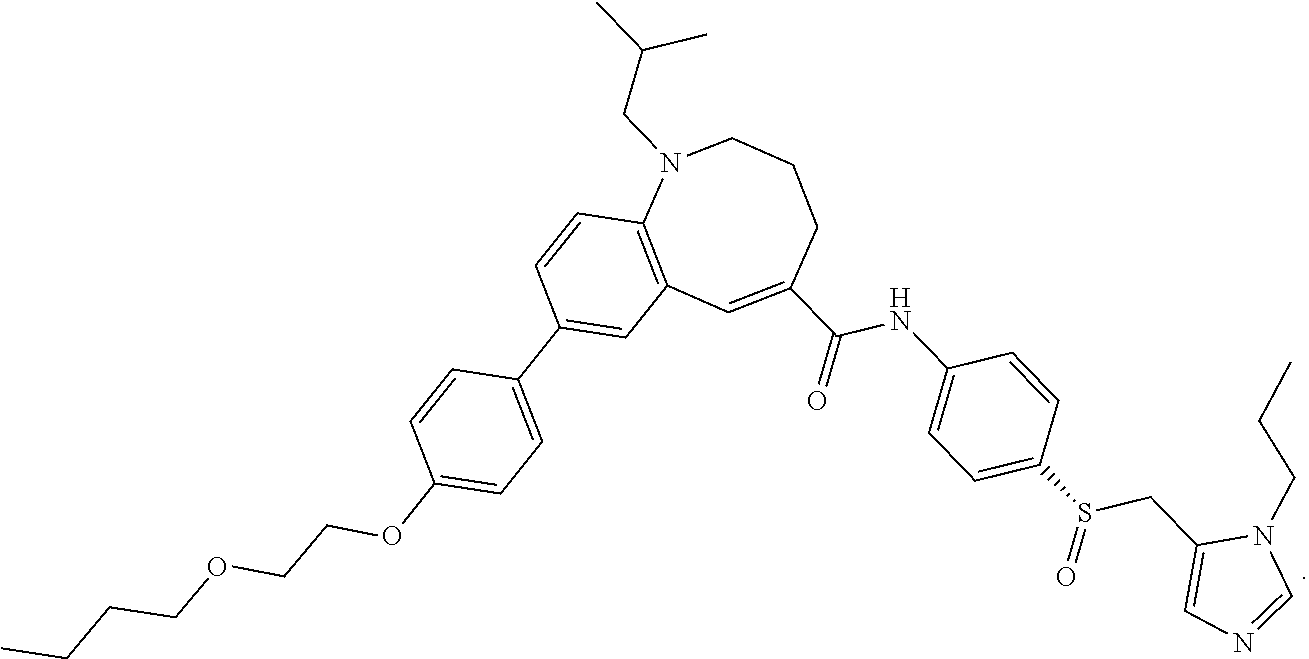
C1N(CC(C)C)C2=C(C=C(C(NC3=CC=C(S(CC4=CN=CN4CCC)=O)C=C3)=O)CC1)C=C(C1=CC=C(OCCOCCCC)C=C1)C=C2
